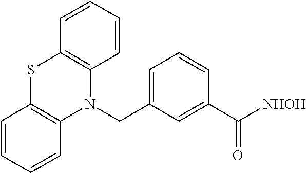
S1C2=C(N(CC3=CC=CC(C([NHOH])=O)=C3)C3=C1C=CC=C3)C=CC=C2
